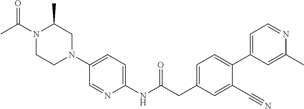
N1(C(C)=O)CCN(C2=CC=C(NC(CC3=CC=C(C4=CC=NC(C)=C4)C(C#N)=C3)=O)N=C2)CC1C
